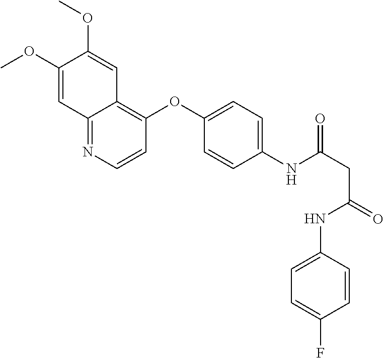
COC1=CC2=NC=CC(OC3=CC=C(NC(=O)CC(NC4=CC=C(F)C=C4)=O)C=C3)=C2C=C1OC
